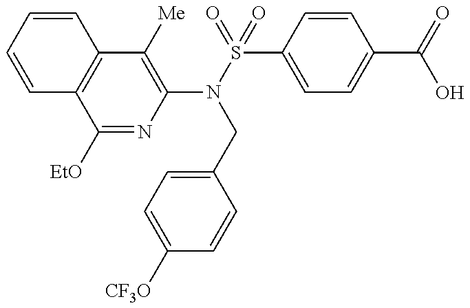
C1=CC=CC2=C1C([EtO])=NC(N(CC1=CC=C([CF3O])C=C1)S(C1=CC=C(C(O)=O)C=C1)(=O)=O)=C2[Me]
